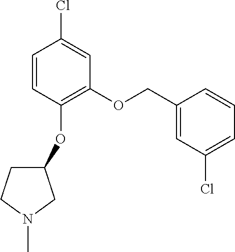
C1=CC(OC2CCN(C)C2)=C(OCC2=CC(Cl)=CC=C2)C=C1Cl
